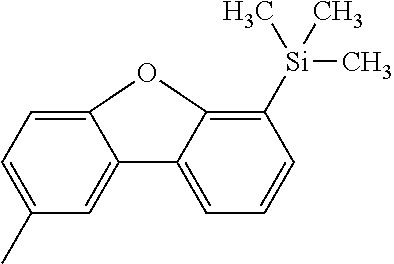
C1=C(C)C=C2C(=C1)OC1=C([Si](C)(C)C)C=CC=C21
